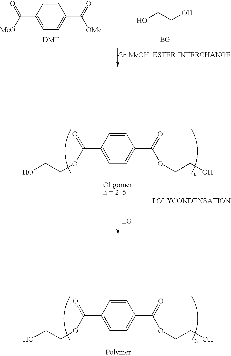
C1=C(C(=O)OCCO)C=CC(C(=O)OCCO)=C1.C1=C(C(=O)[MeO])C=CC(C(=O)[OMe])=C1.OCCO.C1=C(C(=O)OCCO)C=CC(C(=O)OCCO)=C1
